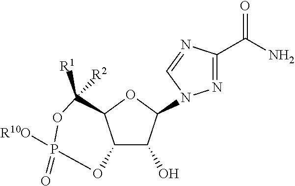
C12C(O)C(N3N=C(C(N)=O)N=C3)OC1C([R1])([R2])OP([R10O])(=O)O2
